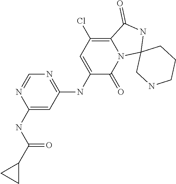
C1(NC(C2CC2)=O)=CC(NC2=CC(Cl)=C3N(C2=O)C2(NC3=O)CNCCC2)=NC=N1
